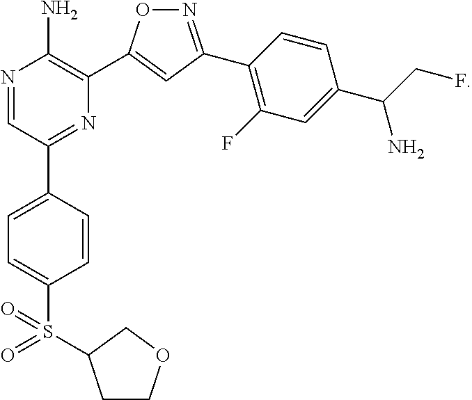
N1=C(C2=C(F)C=C(C(N)CF)C=C2)C=C(C2=C(N)N=CC(C3=CC=C(S(=O)(=O)C4CCOC4)C=C3)=N2)O1
